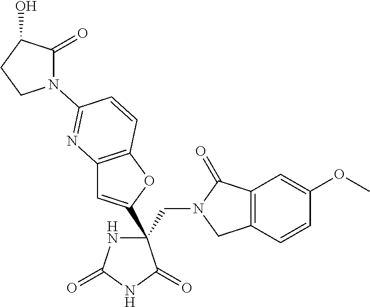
C(C1(C2=CC3=C(O2)C=CC(N2C(=O)C(O)CC2)=N3)NC(=O)NC1=O)N1CC2=C(C1=O)C=C(OC)C=C2
